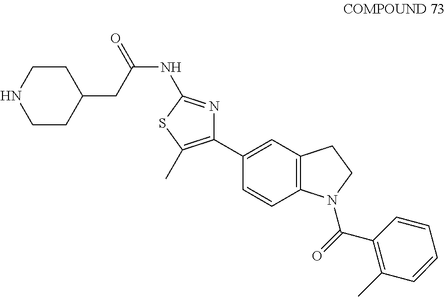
C1(C2=CC3=C(C=C2)N(C(=O)C2=C(C)C=CC=C2)CC3)=C(C)SC(NC(=O)CC2CCNCC2)=N1
